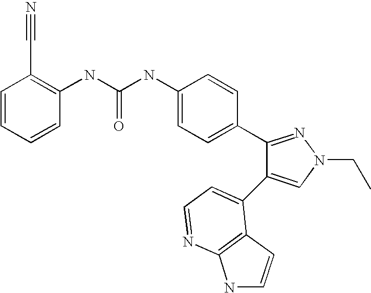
C(NC1=CC=C(C2=NN(CC)C=C2C2=CC=NC3=C2C=CN3)C=C1)(=O)NC1=C(C#N)C=CC=C1
